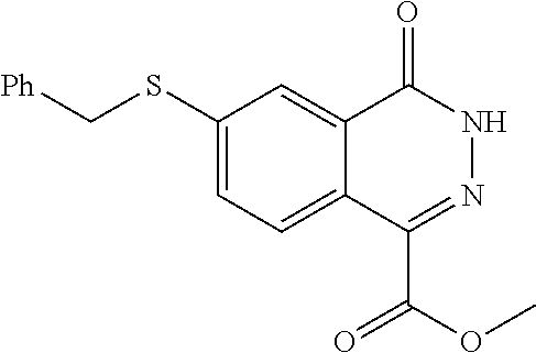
C12=CC(SC[Ph])=CC=C1C(C(OC)=O)=NNC2=O
